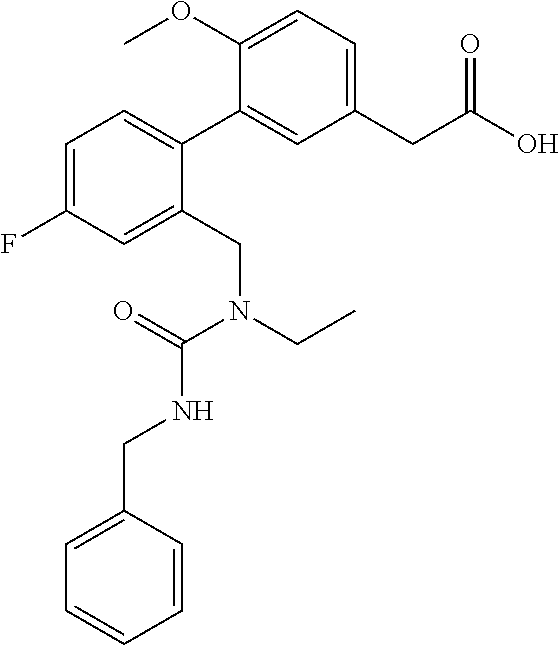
C1=C(F)C=C(CN(CC)C(=O)NCC2=CC=CC=C2)C(C2=CC(CC(O)=O)=CC=C2OC)=C1
